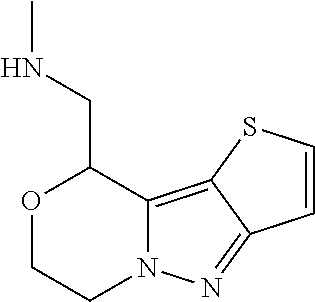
O1CCN2C(=C3C(=N2)C=CS3)C1CNC
